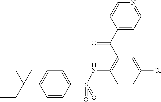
C1(C(C2=C(NS(C3=CC=C(C(CC)(C)C)C=C3)(=O)=O)C=CC(Cl)=C2)=O)=CC=NC=C1
